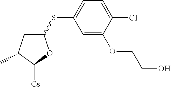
C1(SC2=CC=C(Cl)C(OCCO)=C2)CC(C)C([Cs])O1
